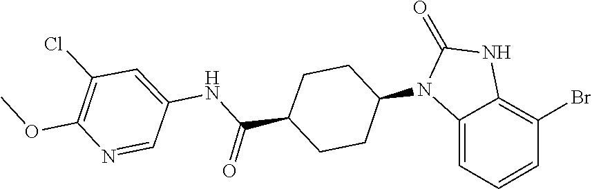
C1(=O)NC2=C(Br)C=CC=C2N1C1CCC(C(NC2=CC(Cl)=C(OC)N=C2)=O)CC1
